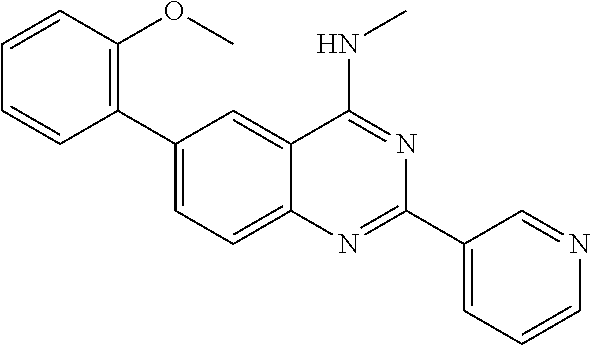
C1=CC=CC(OC)=C1C1=CC=C2C(=C1)C(NC)=NC(C1=CC=CN=C1)=N2
